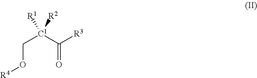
C(O[R4])[C1](C([R3])=O)([R1])[R2]
